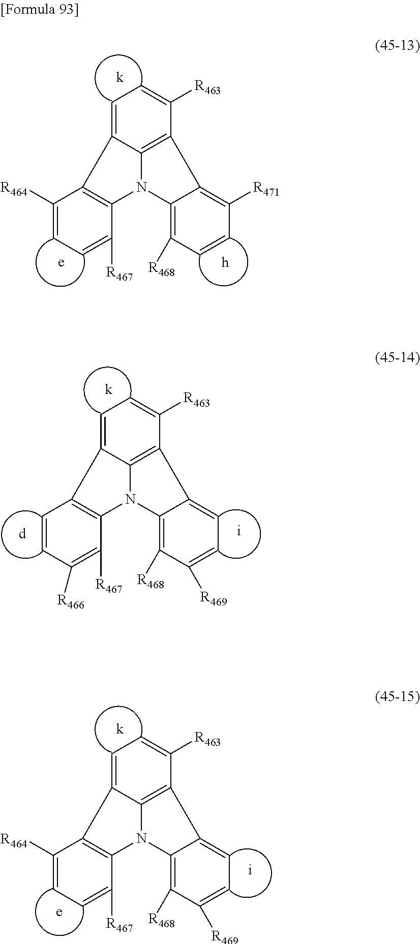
C1=C2C3=C(C([R463])=C1)C1=C([R471])C=CC([R468])=C1N3C1=C2C([R464])=CC=C1[R467].C1=C2C3=C(C([R463])=C1)C1=CC=C([R469])C([R468])=C1N3C1=C2C=CC([R466])=C1[R467].C1=C2C3=C(C([R463])=C1)C1=CC=C([R469])C([R468])=C1N3C1=C2C([R464])=CC=C1[R467]
